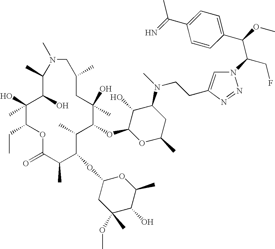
C1(O)(C)C(CC)OC(=O)C(C)C(OC2CC(OC)(C)C(O)C(C)O2)C(C)C(OC2OC(C)CC(N(C)CCC3=CN(C(CF)C(C4=CC=C(C(=N)C)C=C4)OC)N=N3)C2O)C(O)(C)CC(C)CN(C)C(C)C1O
